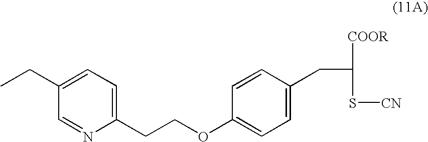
C1(CC)=CC=C(CCOC2=CC=C(CC(S[CN])[COOR])C=C2)N=C1
